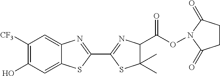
C1([CF3])=C(O)C=C2C(=C1)N=C(C1=NC(C(ON3C(=O)CCC3=O)=O)C(C)(C)S1)S2
